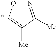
C1([Me])=NOC=C1[Me]
